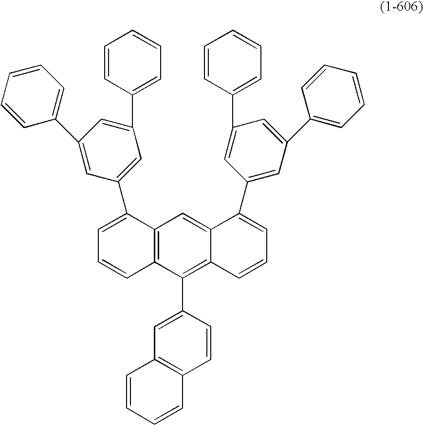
C12=C(C(C3=CC4=C(C=C3)C=CC=C4)=C3C(=C1)C(C1=CC(C4=CC=CC=C4)=CC(C4=CC=CC=C4)=C1)=CC=C3)C=CC=C2C1=CC(C2=CC=CC=C2)=CC(C2=CC=CC=C2)=C1
